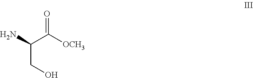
[OCH3]C(C(N)CO)=O
